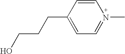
C1=CC(CCCO)=CC=N1C
